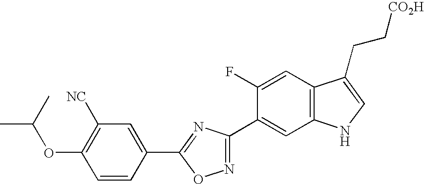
C1(OC(C)C)=C([NC])C=C(C2=NC(C3=CC4=C(C=C3F)C(CC[CO2H])=CN4)=NO2)C=C1
